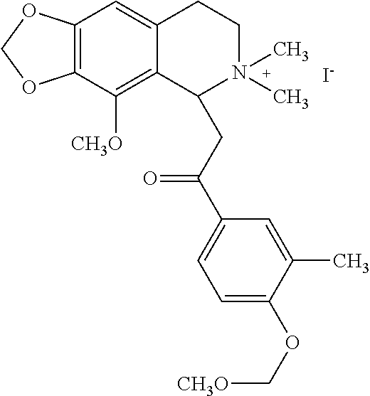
[I-].C12=C(C([CH3O])=C3C(=C1)CCN(C)(C)C3CC(C1=CC=C(OC[CH3O])C(C)=C1)=O)OCO2
